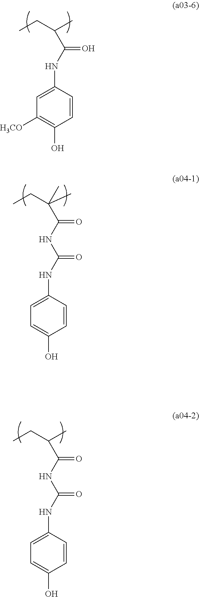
C1=C(NC(C(CC)C)=O)C=CC(O)=C1[H3CO].C1=C(NC(NC(C(CC)C)=O)=O)C=CC(O)=C1.C1=C(NC(NC(C(C)(CC)C)=O)=O)C=CC(O)=C1
